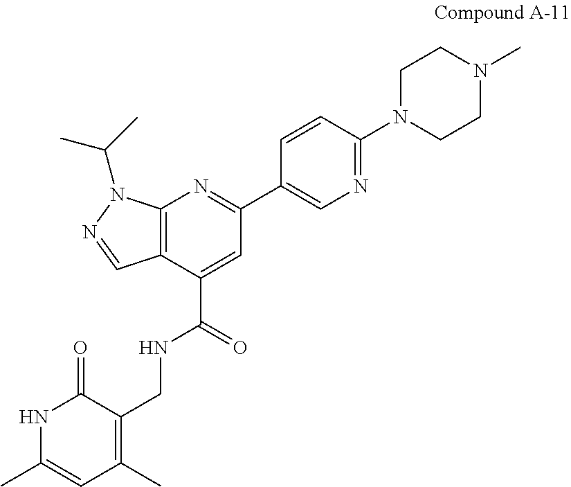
C12=C(C(C(=O)NCC3=C(C)C=C(C)NC3=O)=CC(C3=CN=C(N4CCN(C)CC4)C=C3)=N1)C=NN2C(C)C
